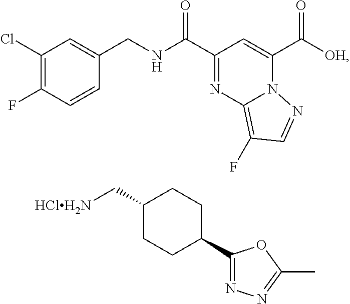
C1(Cl)=C(F)C=CC(CNC(C2=NC3=C(F)C=NN3C(C([OH])=O)=C2)=O)=C1.C1(C[HClH2N])CCC(C2=NN=C(C)O2)CC1
